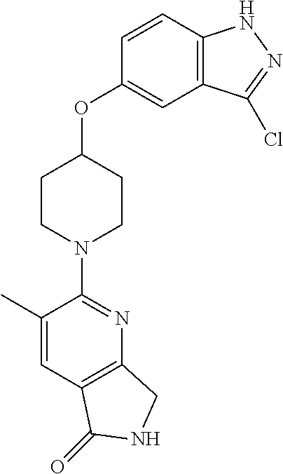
C1(C)=CC2=C(N=C1N1CCC(OC3=CC4=C(C=C3)NN=C4Cl)CC1)CNC2=O
